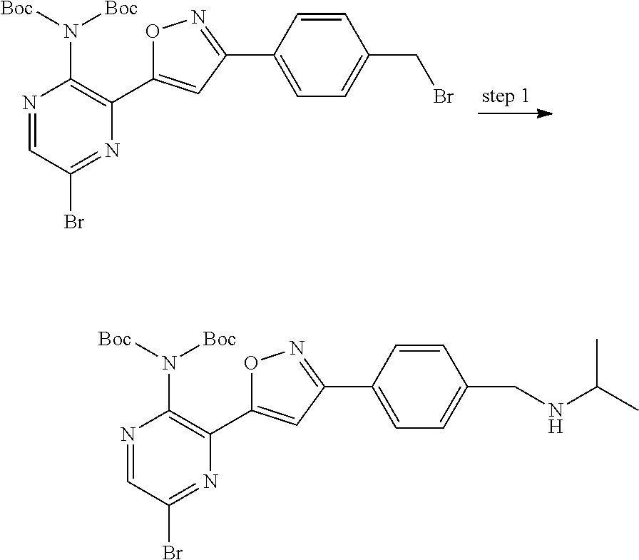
N1=CC(Br)=NC(C2=CC(C3=CC=C(CBr)C=C3)=NO2)=C1N([Boc])[Boc].N1=CC(Br)=NC(C2=CC(C3=CC=C(CNC(C)C)C=C3)=NO2)=C1N([Boc])[Boc]
